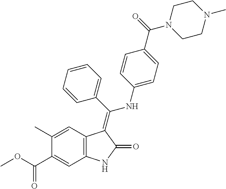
C1(C)=CC2=C(C=C1C(OC)=O)NC(=O)C2=C(C1=CC=CC=C1)NC1=CC=C(C(=O)N2CCN(C)CC2)C=C1
